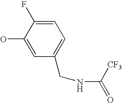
OC1=CC(CNC([CF3])=O)=CC=C1F
